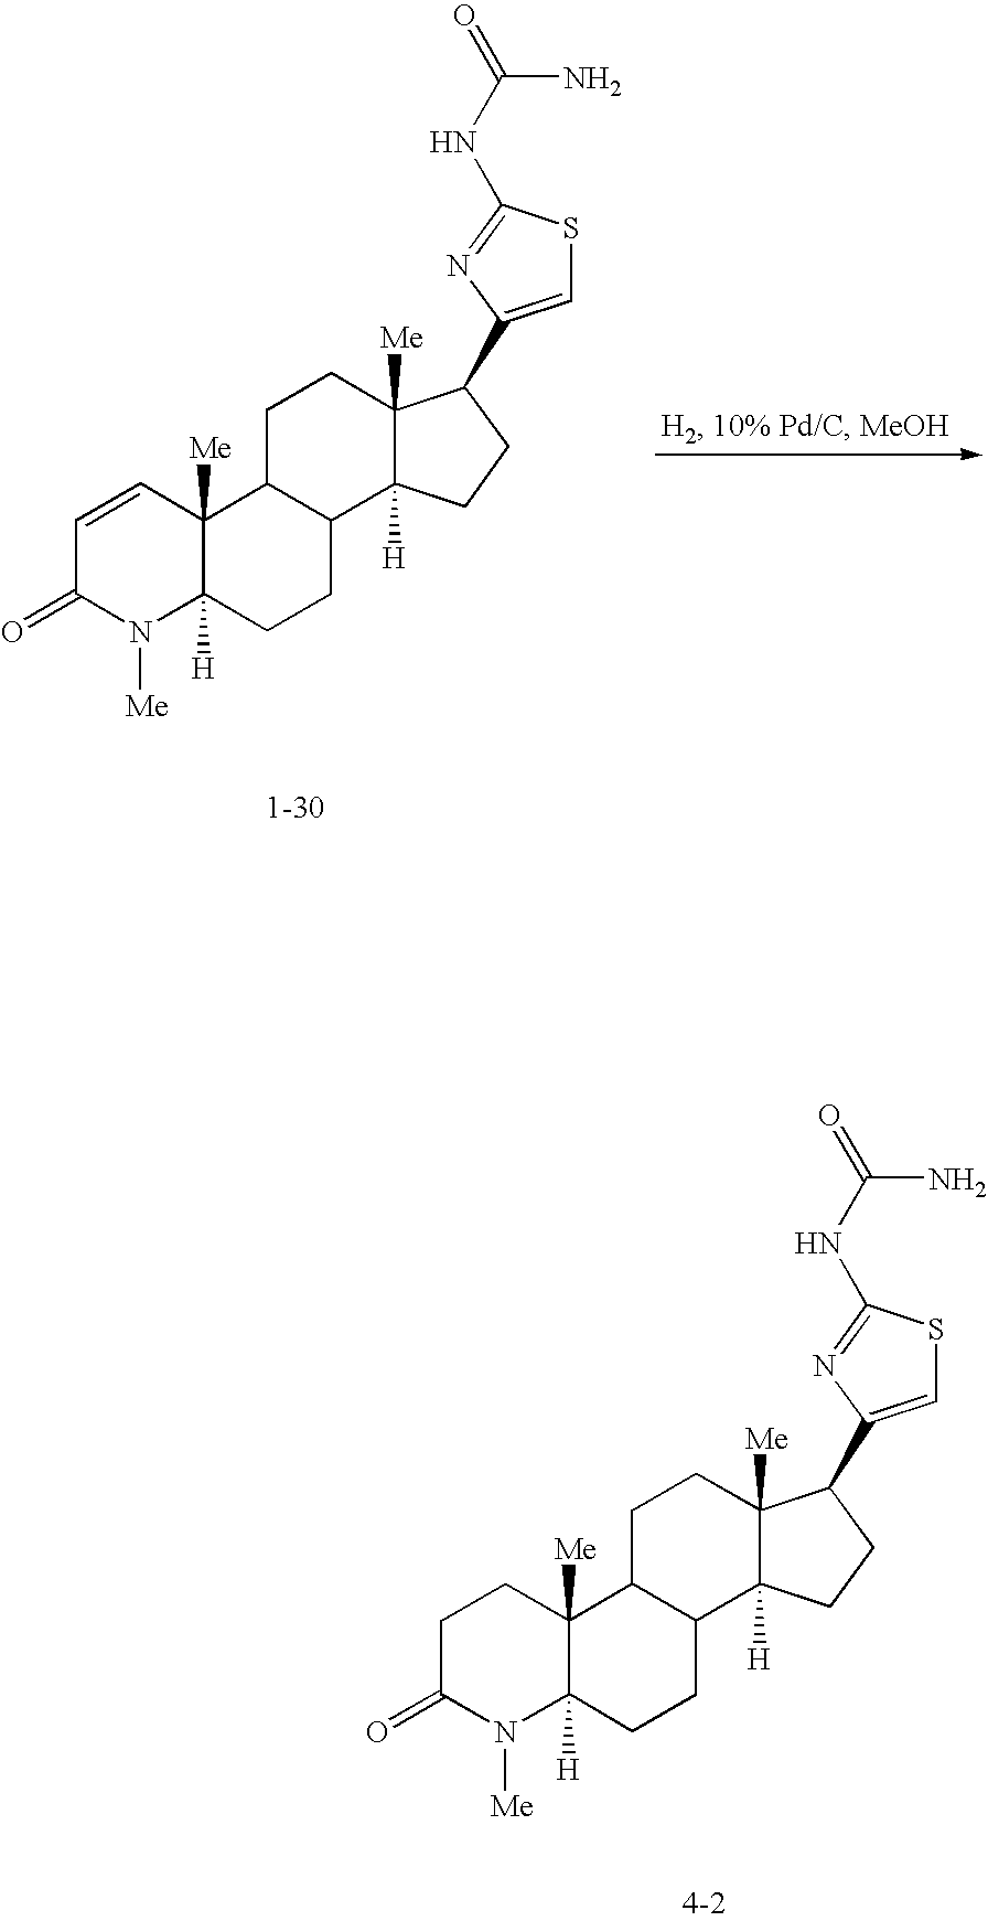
C1=CC(=O)N([Me])C2([H])C1([Me])C1C(CC2)C2([H])C([Me])(CC1)C(C1=CSC(NC(N)=O)=N1)CC2.C1CC(=O)N([Me])C2([H])C1([Me])C1C(CC2)C2([H])C([Me])(CC1)C(C1=CSC(NC(N)=O)=N1)CC2
